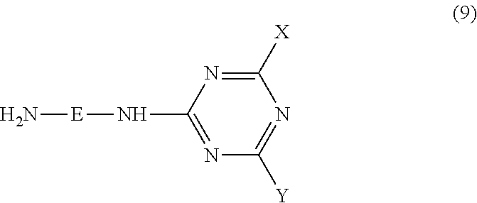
C1([X])=NC(N[E]N)=NC([Y])=N1
